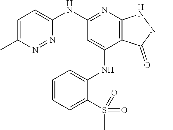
C1(NC2=NC3=C(C(NC4=CC=CC=C4S(C)(=O)=O)=C2)C(=O)N(C)N3)=CC=C(C)N=N1
